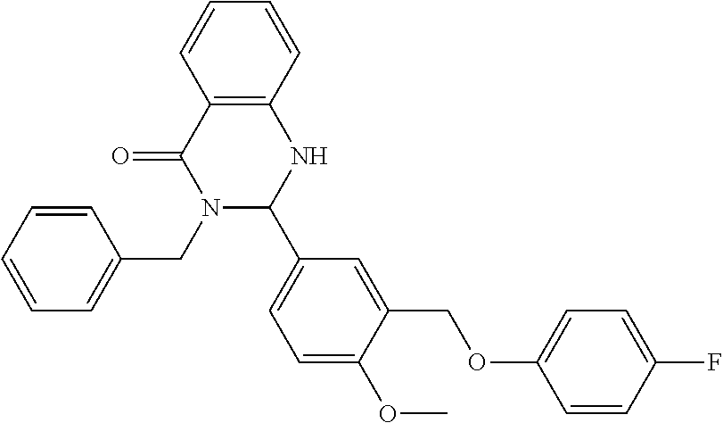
C12=C(C=CC=C1)NC(C1=CC=C(OC)C(COC3=CC=C(F)C=C3)=C1)N(CC1=CC=CC=C1)C2=O
